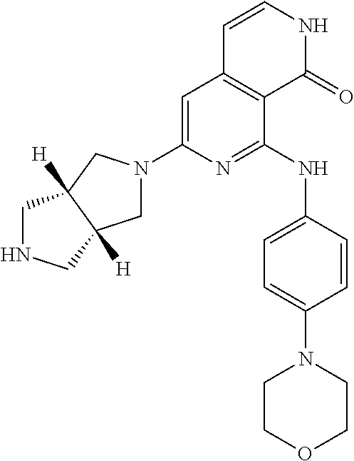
C1=C(N2CC3([H])C([H])(C2)CNC3)N=C(NC2=CC=C(N3CCOCC3)C=C2)C2=C1C=CNC2=O
